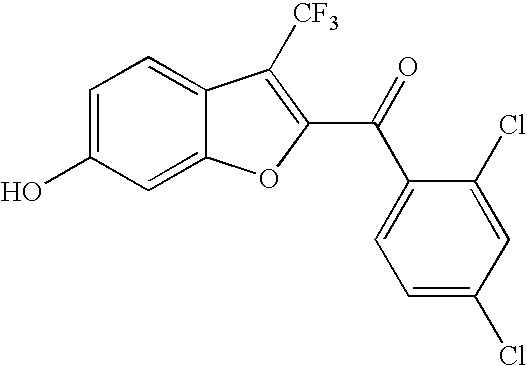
C1=C(O)C=C2C(=C1)C([CF3])=C(C(=O)C1=CC=C(Cl)C=C1Cl)O2
